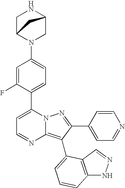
C1(C2=CC=C(N3CC4NCC3C4)C=C2F)=CC=NC2=C(C3=CC=CC4=C3C=NN4)C(C3=CC=NC=C3)=NN12
